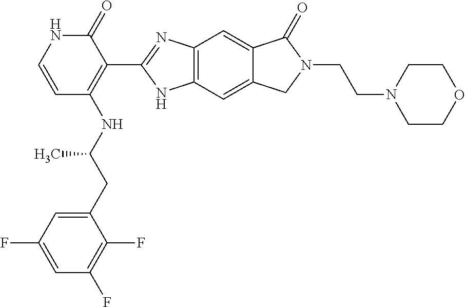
C1=C(CC(NC2=C(C3=NC4=C(N3)C=C3C(=C4)C(=O)N(CCN4CCOCC4)C3)C(=O)NC=C2)C)C(F)=C(F)C=C1F
